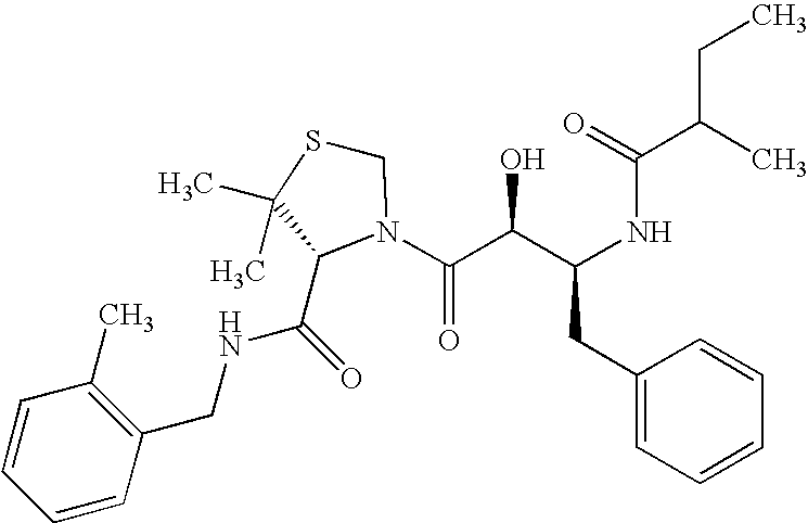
C1(CC(NC(=O)C(CC)C)C(O)C(=O)N2C(C(NCC3=C(C)C=CC=C3)=O)C(C)(C)SC2)=CC=CC=C1
